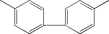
C1(C)=CC=C(C2=CC=C(C)C=C2)C=C1
